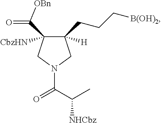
C1([H])(CCC[B(OH)2])C([CbzHN])(C(=O)[OBn])CN(C(C(C)[NHCbz])=O)C1
